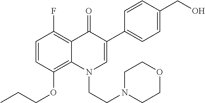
C1=CC(OCCC)=C2C(=C1F)C(=O)C(C1=CC=C(CO)C=C1)=CN2CCN1CCOCC1
